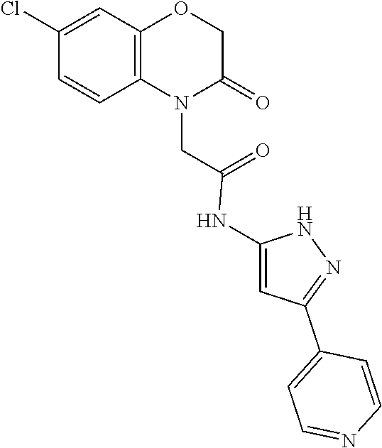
N1C(NC(CN2C(=O)COC3=C2C=CC(Cl)=C3)=O)=CC(C2=CC=NC=C2)=N1
